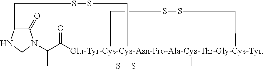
C1N2C(=O)C(N1)CSSC[Glu-Tyr-Cys-Cys-Asn-Pro-Ala-Cys-Thr-Gly-Cys-Tyr]13(C(=O)C2CSSC1)CSSC3
